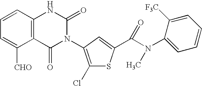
C12=C(C=CC=C1[CHO])NC(=O)N(C1=C(Cl)SC(C(N(C3=CC=CC=C3[F3C])C)=O)=C1)C2=O
